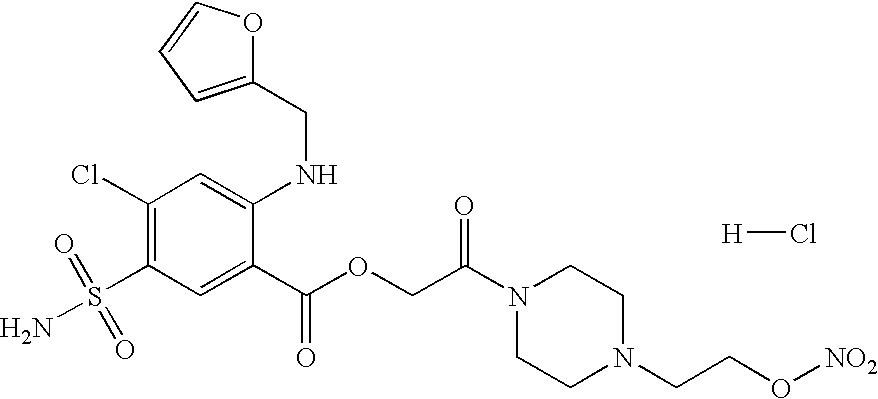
C1(Cl)=C(S(=O)(=O)N)C=C(C(OCC(N2CCN(CCO[NO2])CC2)=O)=O)C(NCC2=CC=CO2)=C1.[H]Cl
